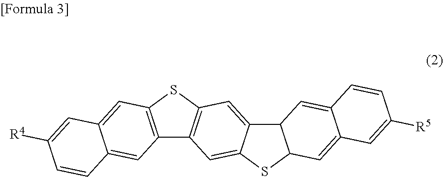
C12=C(SC3=C1C=C1C(=C3)C3C(S1)C=C1C(=C3)C=CC([R5])=C1)C=C1C(=C2)C=CC([R4])=C1
